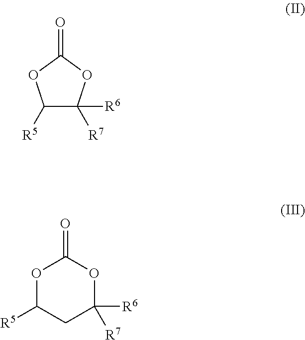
C1([R5])C([R6])([R7])OC(=O)O1.O1C([R5])CC([R7])([R6])OC1=O
